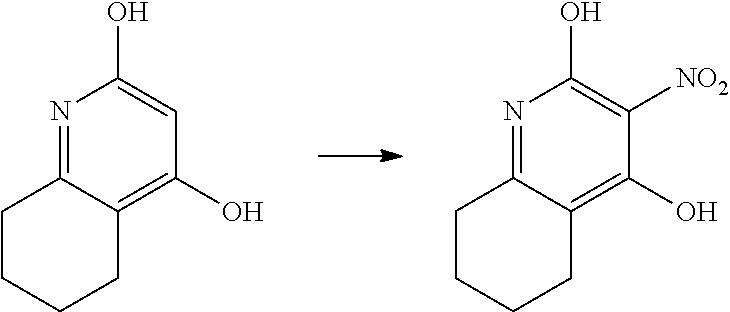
N1=C2C(=C(O)C=C1O)CCCC2.N1=C2C(=C(O)C([NO2])=C1O)CCCC2
